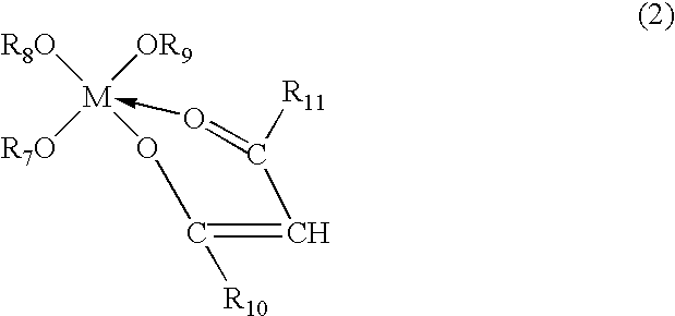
[M]1([R8O])([OR9])([R7O])-O=C([R11])C=C([R10])O1
